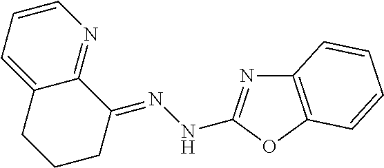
C12=C(OC(NN=C3C4=NC=CC=C4CCC3)=N1)C=CC=C2
